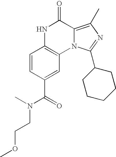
C1=CC(C(=O)N(CCOC)C)=CC2=C1NC(=O)C1=C(C)N=C(C3CCCCC3)N21
